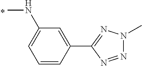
C1=CC(C2=NN(C)N=N2)=CC(NC)=C1
